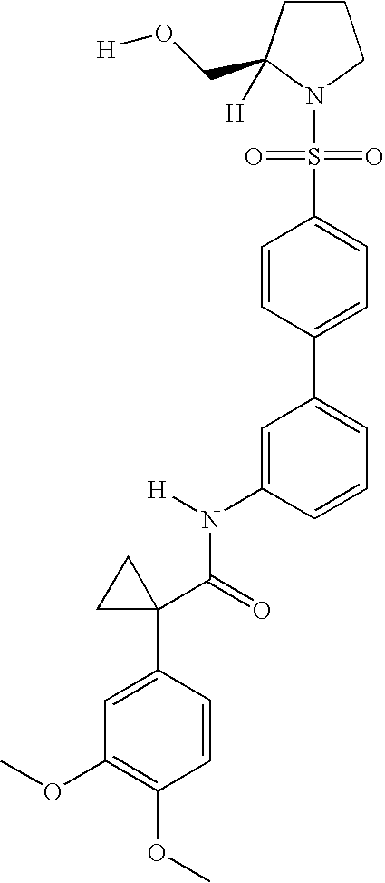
C1CC(CO[H])([H])N(S(C2=CC=C(C3=CC=CC(N(C(C4(C5=CC(OC)=C(OC)C=C5)CC4)=O)[H])=C3)C=C2)(=O)=O)C1
